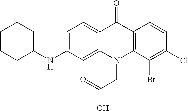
C12=CC=C(NC3CCCCC3)C=C1N(CC(O)=O)C1=C(C2=O)C=CC(Cl)=C1Br
